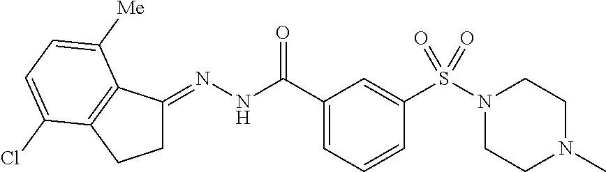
C1C(=NNC(C2=CC=CC(S(N3CCN(C)CC3)(=O)=O)=C2)=O)C2=C(C1)C(Cl)=CC=C2[Me]
